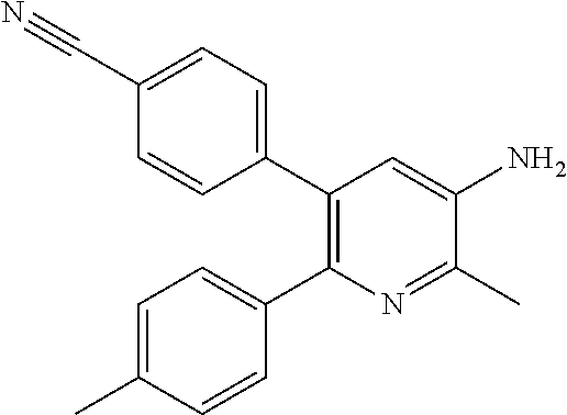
C1(C2=CC=C(C#N)C=C2)=C(C2=CC=C(C)C=C2)N=C(C)C(N)=C1
